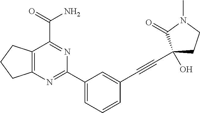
C12=C(N=C(C3=CC=CC(C#CC4(O)CCN(C)C4=O)=C3)N=C1C(=O)N)CCC2
